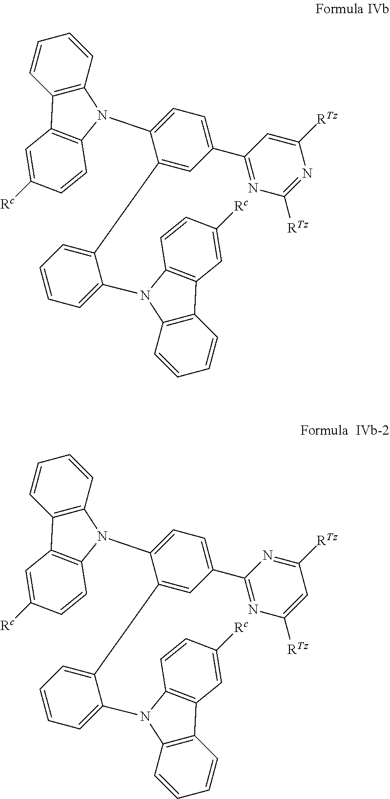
C12=C(C=CC=C1)N(C1=CC=C(C3=NC([RTz])=NC([RTz])=C3)C=C1C1=CC=CC=C1N1C3=C(C=CC=C3)C3=C1C=CC([Rc])=C3)C1=C2C=C([Rc])C=C1.C12=C(C=CC=C1)N(C1=CC=C(C3=NC([RTz])=CC([RTz])=N3)C=C1C1=CC=CC=C1N1C3=C(C=CC=C3)C3=C1C=CC([Rc])=C3)C1=C2C=C([Rc])C=C1
